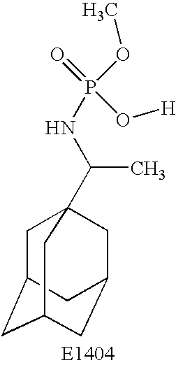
C1C2CC3CC(CC1(C(NP(=O)(O[H])OC)C)C3)C2
